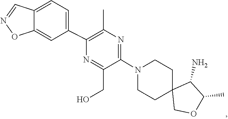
C1C2(COC(C)C2N)CCN(C2=NC(C)=C(C3=CC=C4C(=C3)ON=C4)N=C2CO)C1
